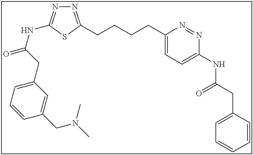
N1=C(CCCCC2=CC=C(NC(CC3=CC=CC=C3)=O)N=N2)SC(NC(=O)CC2=CC=CC(CN(C)C)=C2)=N1
